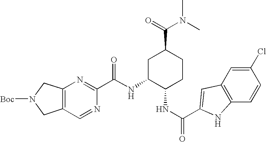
C1(C(NC2C(NC(=O)C3=CC4=C(C=CC(Cl)=C4)N3)CCC(C(=O)N(C)C)C2)=O)=NC2=C(C=N1)CN([Boc])C2
